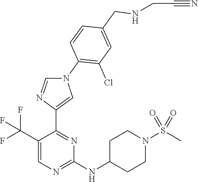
C1(C(F)(F)F)=CN=C(NC2CCN(S(C)(=O)=O)CC2)N=C1C1=CN(C2=C(Cl)C=C(CNCC#N)C=C2)C=N1
